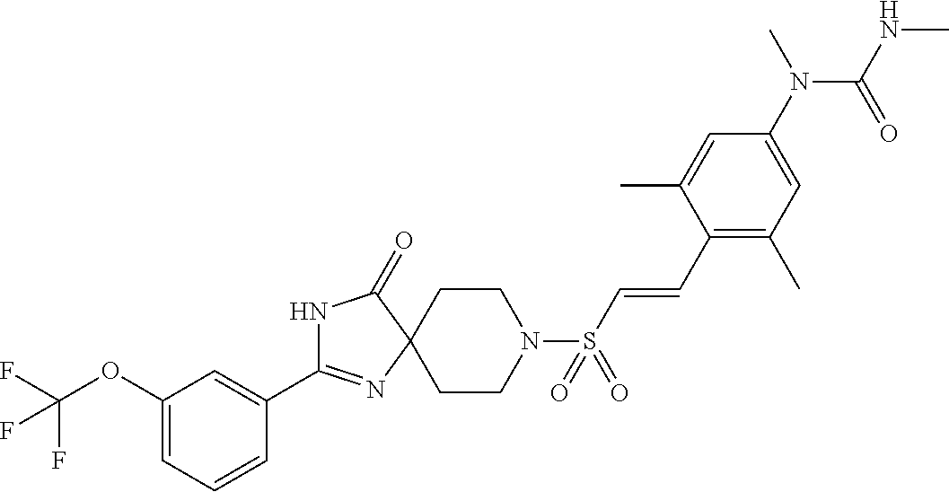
C1(OC(F)(F)F)=CC=CC(C2=NC3(C(=O)N2)CCN(S(C=CC2=C(C)C=C(N(C)C(=O)NC)C=C2C)(=O)=O)CC3)=C1
